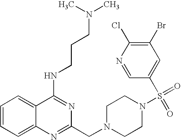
C1=CC=C2C(=C1)C(NCCCN(C)C)=NC(CN1CCN(S(=O)(C3=CC(Br)=C(Cl)N=C3)=O)CC1)=N2
